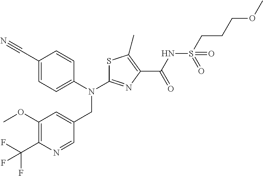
C1(C#N)=CC=C(N(C2=NC(C(NS(CCCOC)(=O)=O)=O)=C(C)S2)CC2=CC(OC)=C(C(F)(F)F)N=C2)C=C1
